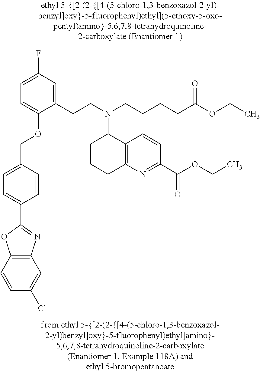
C1(C2=CC=C(COC3=CC=C(F)C=C3CCN(C3CCCC4=C3C=CC(C(OCC)=O)=N4)CCCCC(OCC)=O)C=C2)=NC2=C(O1)C=CC(Cl)=C2
